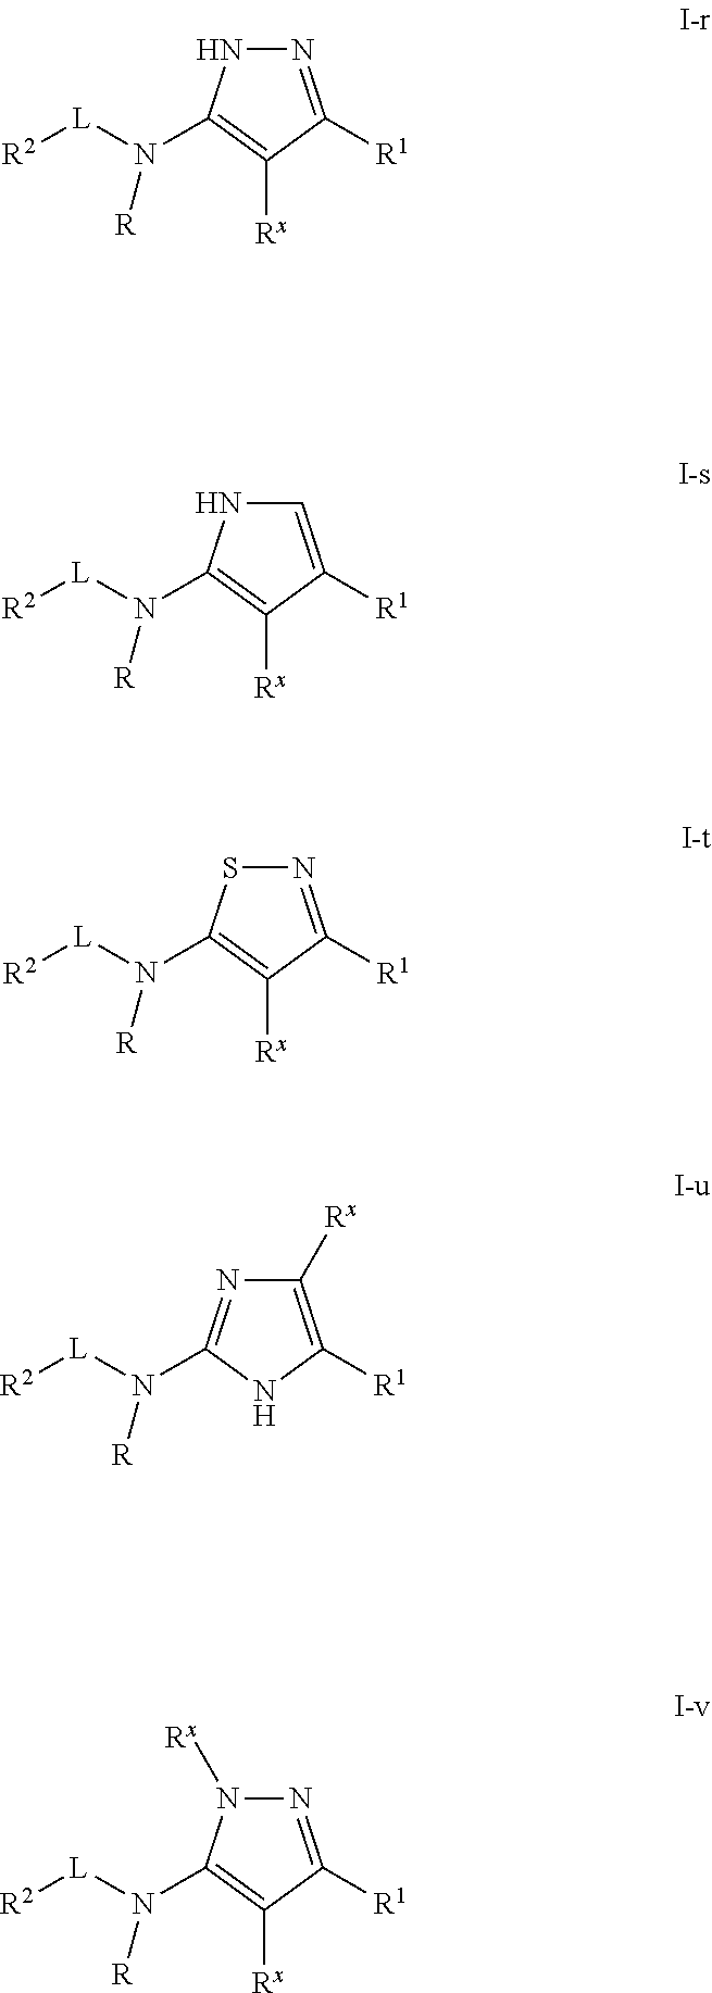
N1=C([R1])C([Rx])=C(N([L][R2])[R])N1.C1=C([R1])C([Rx])=C(N([L][R2])[R])N1.N1=C([R1])C([Rx])=C(N([L][R2])[R])S1.C1([Rx])=C([R1])NC(N([L][R2])[R])=N1.N1=C([R1])C([Rx])=C(N([L][R2])[R])N1[Rx]
